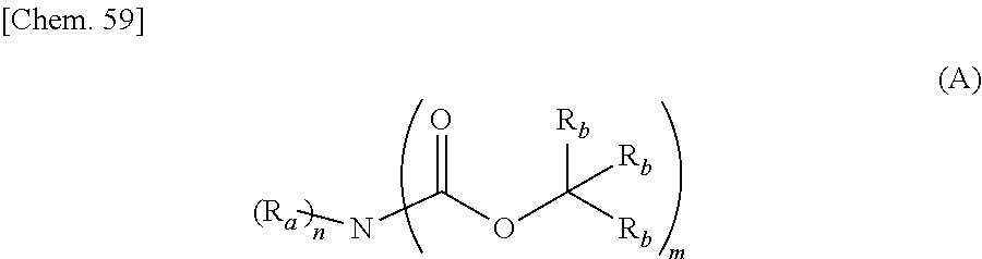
N(C(OC([Rb])([Rb])[Rb])=O)[(Ra]
